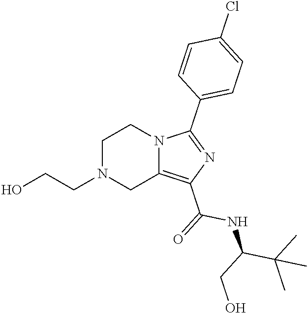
C1N(CCO)CC2=C(C(=O)NC(C(C)(C)C)CO)N=C(C3=CC=C(Cl)C=C3)N2C1
